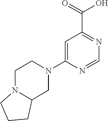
C1=C(N2CC3N(CC2)CCC3)N=CN=C1C(=O)O
